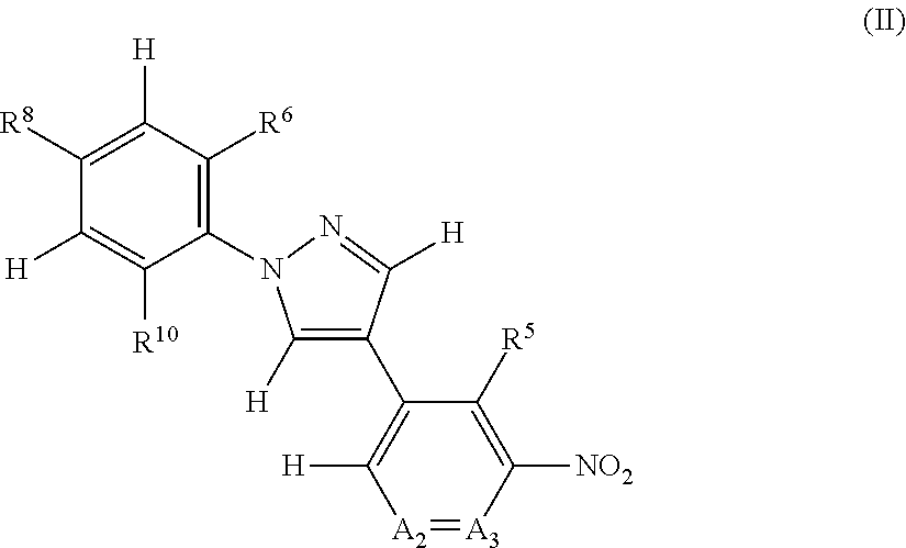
[A2]1=[A3]C([NO2])=C([R5])C(C2=C([H])N(C3=C([R6])C([H])=C([R8])C([H])=C3[R10])N=C2[H])=C1[H]
